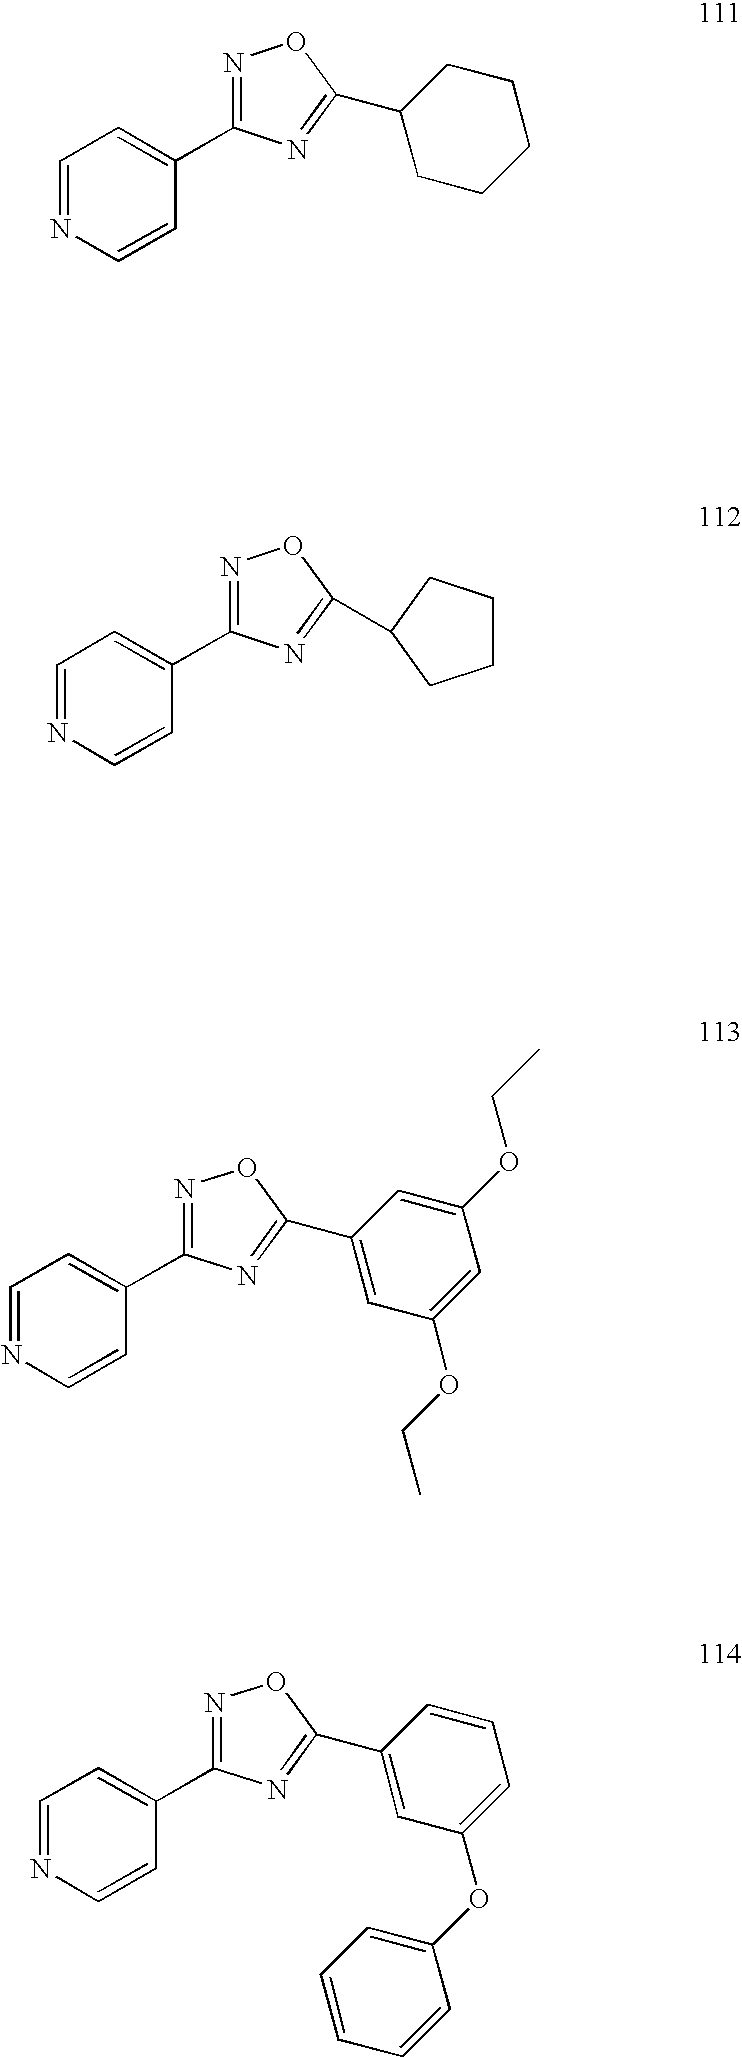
C1=NC=CC(C2=NOC(C3=CC(OCC)=CC(OCC)=C3)=N2)=C1.C1=NC=CC(C2=NOC(C3=CC(OC4=CC=CC=C4)=CC=C3)=N2)=C1.C1=NC=CC(C2=NOC(C3CCCCC3)=N2)=C1.C1=NC=CC(C2=NOC(C3CCCC3)=N2)=C1
